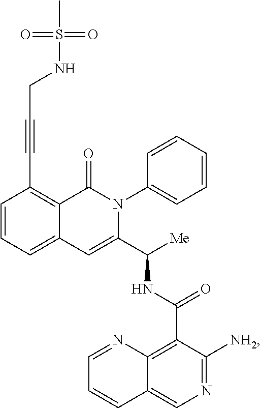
C1=CC=C2C(=C1C#CCNS(C)(=O)=O)C(=O)N(C1=CC=CC=C1)C(C([Me])NC(C1=C3C(=CN=C1[NH2])C=CC=N3)=O)=C2
